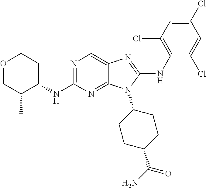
N1=C(NC2CCOCC2C)N=C2C(=C1)N=C(NC1=C(Cl)C=C(Cl)C=C1Cl)N2C1CCC(C(N)=O)CC1
